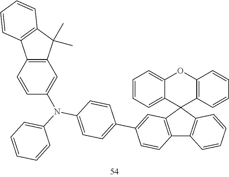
C12=C(C3(C4=C1C=CC=C4)C1=C(OC4=CC=CC=C34)C=CC=C1)C=C(C1=CC=C(N(C3=CC4=C(C=C3)C3=C(C4(C)C)C=CC=C3)C3=CC=CC=C3)C=C1)C=C2
